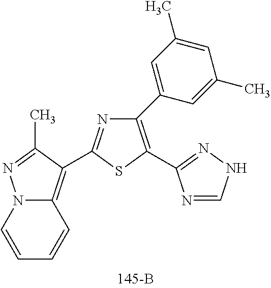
C1(C2=CC(C)=CC(C)=C2)=C(C2=NNC=N2)SC(C2=C3C=CC=CN3N=C2C)=N1
